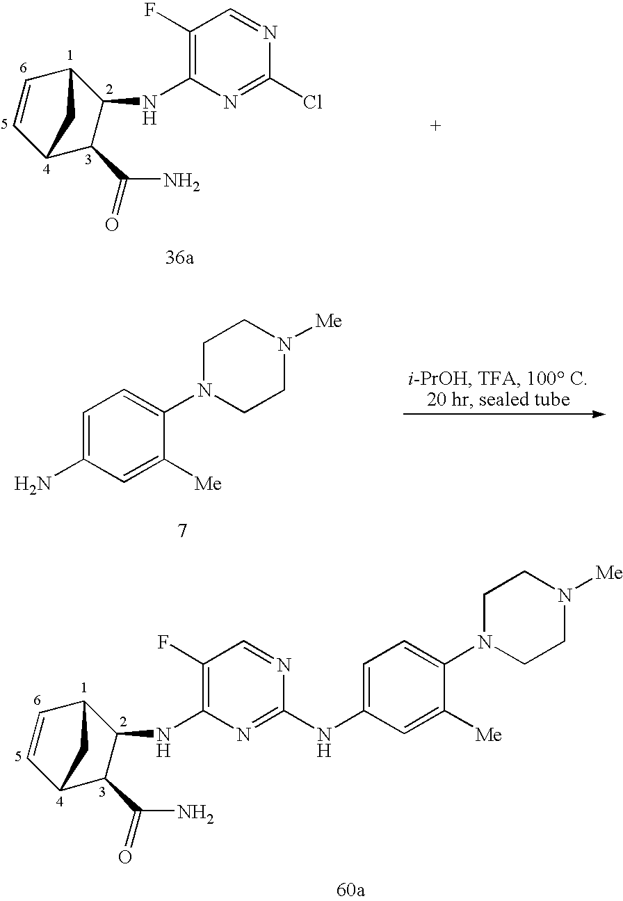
C1=C(N)C=C([Me])C(N2CCN([Me])CC2)=C1.C1(F)=C(NC2C(C(=O)N)C3C=CC2C3)N=C(NC2=CC=C(N3CCN([Me])CC3)C([Me])=C2)N=C1.C1(F)=C(NC2C(C(=O)N)C3C=CC2C3)N=C(Cl)N=C1
